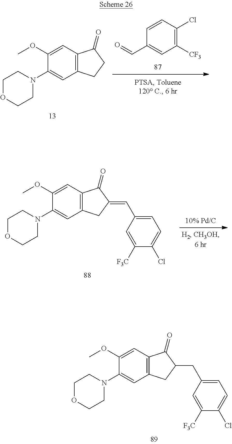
C1=CC(Cl)=C([CF3])C=C1C=O.C12=C(CCC1=O)C=C(N1CCOCC1)C(OC)=C2.C1=C(C=C2CC3=C(C2=O)C=C(OC)C(N2CCOCC2)=C3)C=C([F3C])C(Cl)=C1.C1=C(CC2CC3=C(C2=O)C=C(OC)C(N2CCOCC2)=C3)C=C([F3C])C(Cl)=C1
